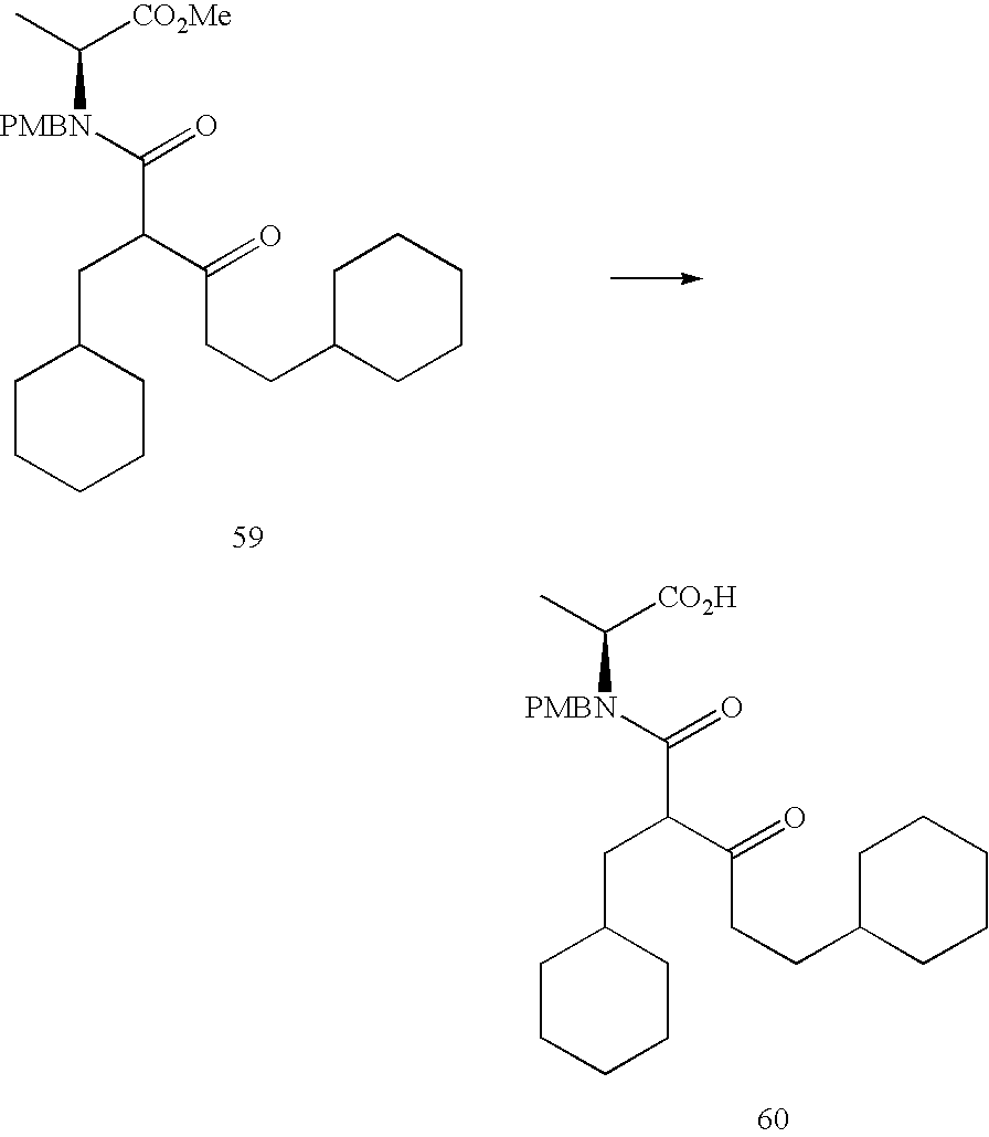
C1CCCCC1CC(C(=O)CCC1CCCCC1)C(=O)[PMBN]C([CO2H])C.C1CCCCC1CC(C(=O)CCC1CCCCC1)C(=O)[PMBN]C([CO2Me])C
